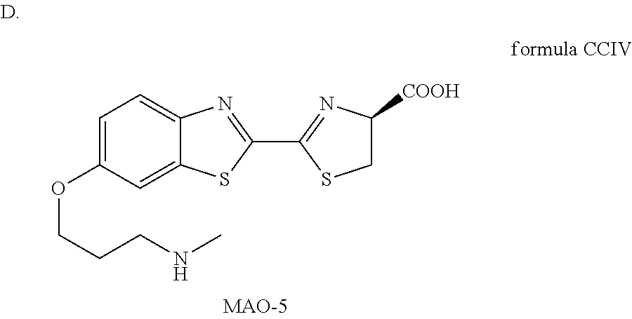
C1=C(OCCCNC)C=C2C(=C1)N=C(C1=NC([COOH])CS1)S2
